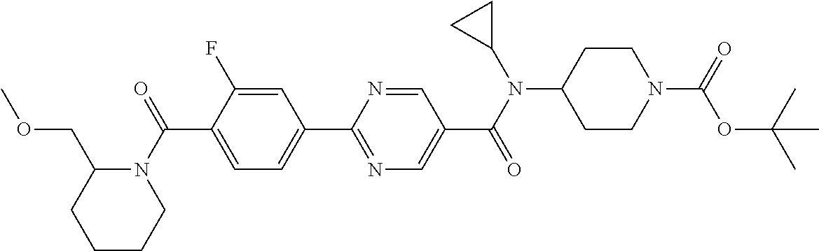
C1(C(N2C(COC)CCCC2)=O)=CC=C(C2=NC=C(C(N(C3CC3)C3CCN(C(=O)OC(C)(C)C)CC3)=O)C=N2)C=C1F
